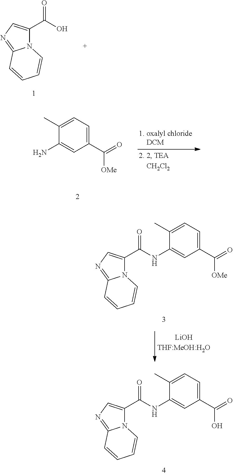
O=C(O)C1=CN=C2N1C=CC=C2.C1(C(=O)[OMe])=CC=C(C)C(N)=C1.C1(C(=O)[OMe])=CC=C(C)C(NC(C2=CN=C3N2C=CC=C3)=O)=C1.C1(C(=O)O)=CC=C(C)C(NC(C2=CN=C3N2C=CC=C3)=O)=C1
